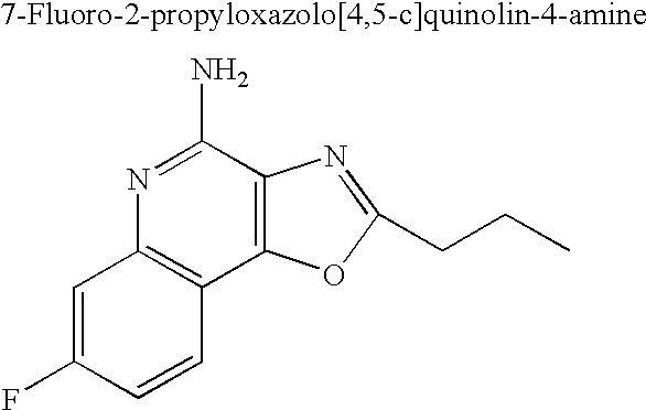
C1=C(F)C=CC2=C1N=C(N)C1=C2OC(CCC)=N1
